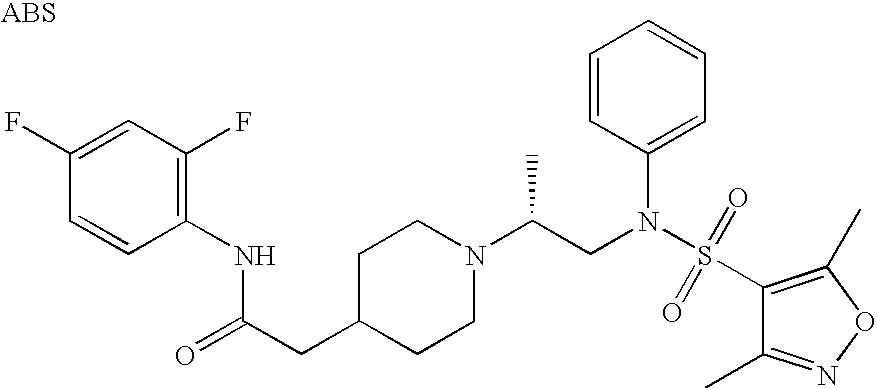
C1(F)=CC(F)=C(NC(CC2CCN(C(CN(S(=O)(C3=C(C)ON=C3C)=O)C3=CC=CC=C3)C)CC2)=O)C=C1
